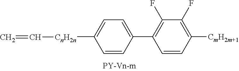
C1=C(C2=C(F)C(F)=C([CmH2m+1])C=C2)C=CC([CnH2n]C=C)=C1
